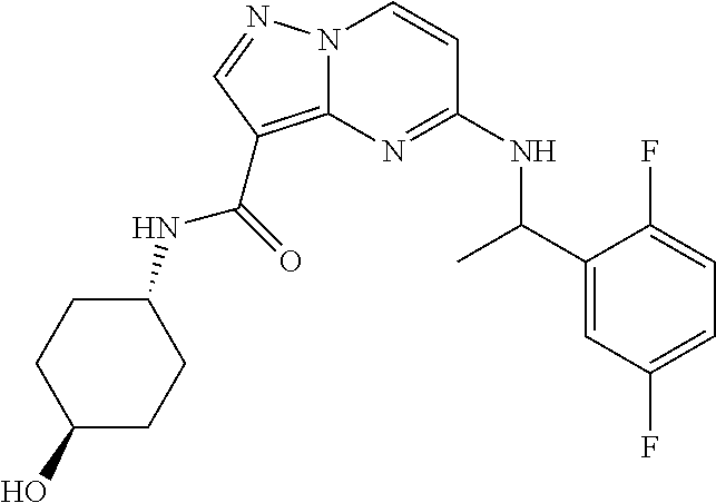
N(C1=NC2=C(C(NC3CCC(O)CC3)=O)C=NN2C=C1)C(C1=CC(F)=CC=C1F)C
